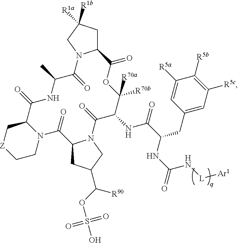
C12CC([R1a])([R1b])CN1C(=O)C(C)NC(=O)C1C[Z]CCN1C(=O)C1CC(C(OS(O)(=O)=O)[R90])CN1C(=O)C(NC(C(CC1=CC([R5c])=C([R5b])C([R5a])=C1)NC(=O)N[L][Ar1])=O)C([R70b])([R70a])OC2=O
